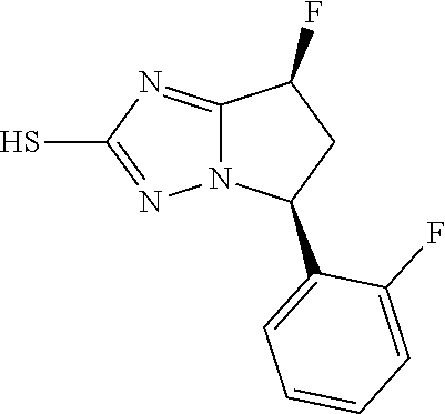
C12=NC(S)=NN1C(C1=CC=CC=C1F)CC2F
